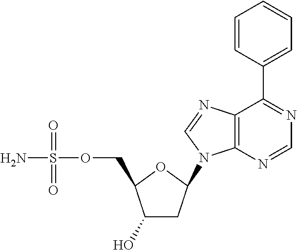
C1(O)CC(N2C3=C(C(C4=CC=CC=C4)=NC=N3)N=C2)OC1COS(N)(=O)=O
